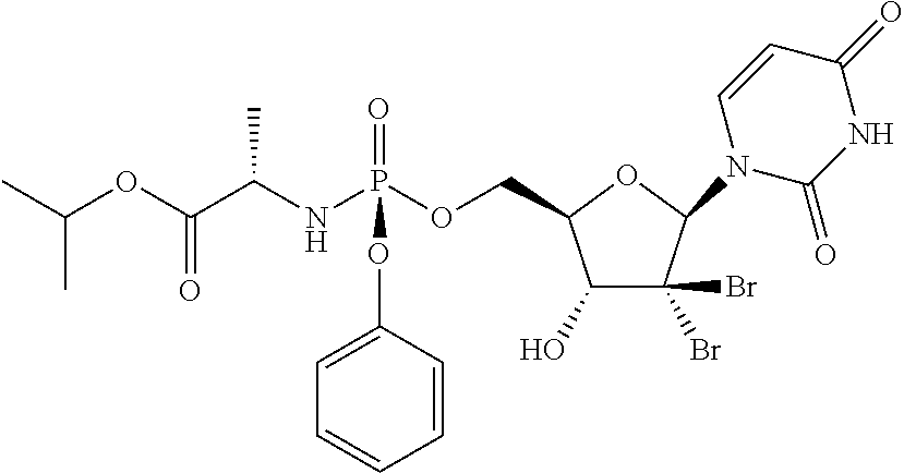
CC(OC(C(NP(OCC1C(O)C(Br)(Br)C(N2C(=O)NC(=O)C=C2)O1)(=O)OC1=CC=CC=C1)C)=O)C
